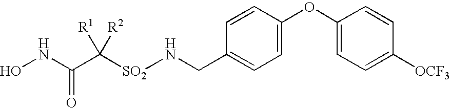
N(CC1=CC=C(OC2=CC=C([OCF3])C=C2)C=C1)[SO2]C(C(NO)=O)([R1])[R2]
